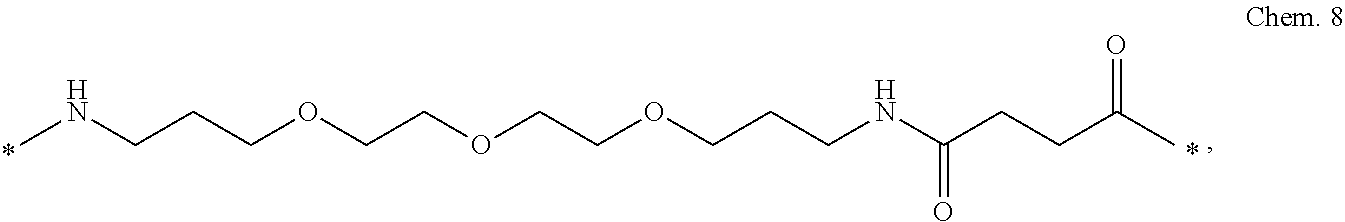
CNCCCOCCOCCOCCCNC(CCC(C)=O)=O
